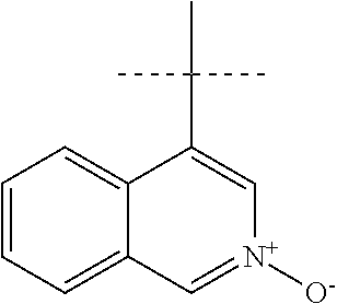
C1=CC=C2C(=C1)C(C(C)(C)C)=C[N+]([O-])=C2
